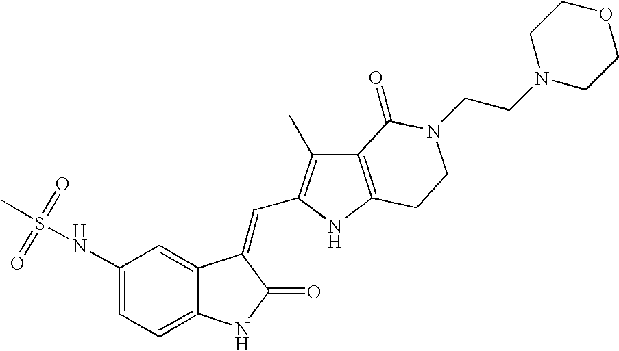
C1=C(NS(=O)(=O)C)C=C2C(=C1)NC(=O)C2=CC1=C(C)C2=C(N1)CCN(CCN1CCOCC1)C2=O
